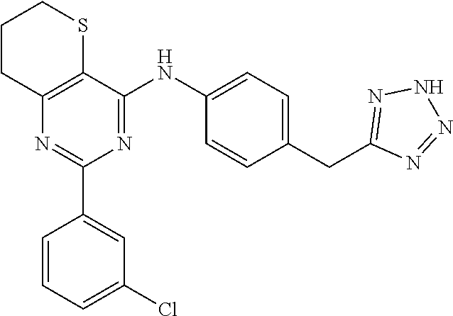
C1CC2=C(SC1)C(NC1=CC=C(CC3=NNN=N3)C=C1)=NC(C1=CC(Cl)=CC=C1)=N2
